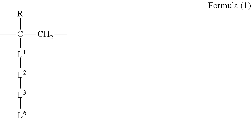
[R]C([L1][L2][L3][L6])(CC)C
